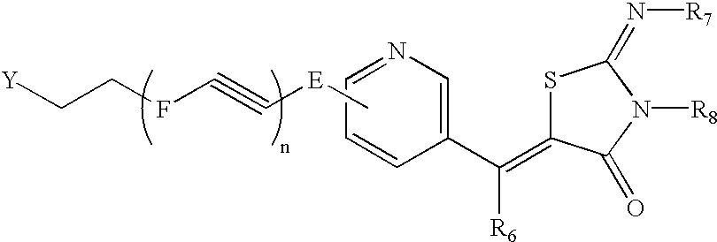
C1(C(=C2SC(=N[R7])N([R8])C2=O)[R6])=CN=CC=C1.C[E]C#CFCC[Y]
